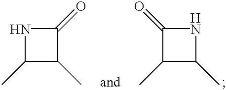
N1C(C)C(C)C1=O.N1C(C)C(C)C1=O
